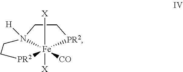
N12([H])[Fe]([CO])([X])([X])([PR2]CC1)[PR2]CC2
